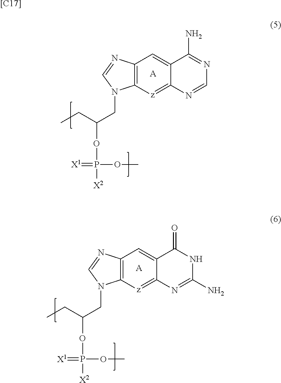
C12=C(N=CN1CC(CC)OP([X2])(OC)=[X1])C=C1C(=[z]2)N=CN=C1N.[A].C12=C(N=CN1CC(CC)OP([X2])(OC)=[X1])C=C1C(=[z]2)N=C(N)NC1=O.[A].[[C17]]
